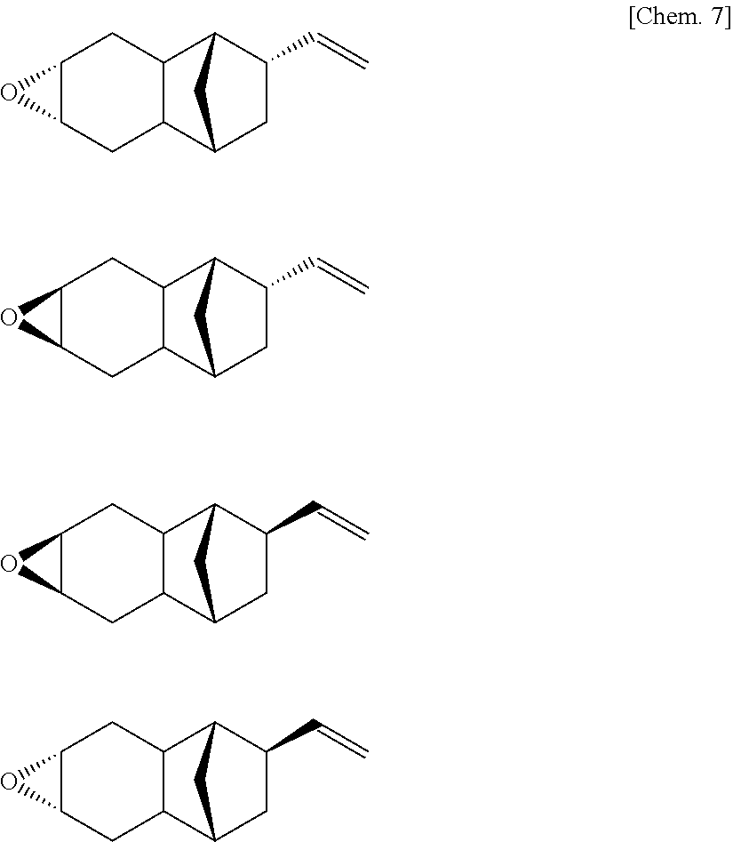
C12C(C3CC(C=C)C1C3)CC1C(C2)O1.C12C(C3CC(C=C)C1C3)CC1C(C2)O1.C12C(C3CC(C=C)C1C3)CC1C(C2)O1.C12C(C3CC(C=C)C1C3)CC1C(C2)O1
